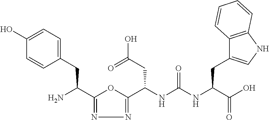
C1(C(N)CC2=CC=C(O)C=C2)=NN=C(C(NC(NC(C(O)=O)CC2=CNC3=C2C=CC=C3)=O)CC(O)=O)O1
